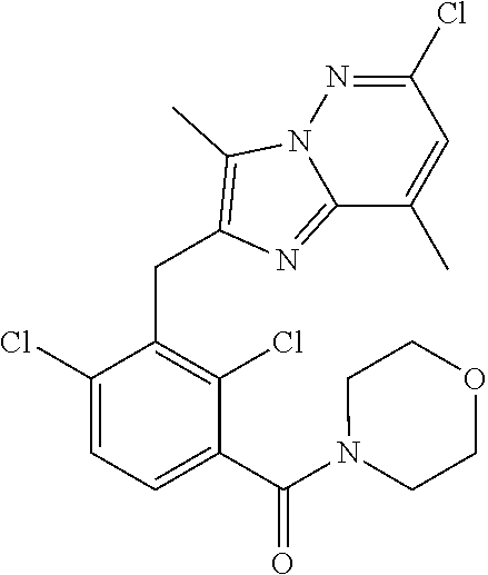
C1(Cl)=CC=C(C(N2CCOCC2)=O)C(Cl)=C1CC1=C(C)N2C(=N1)C(C)=CC(Cl)=N2
